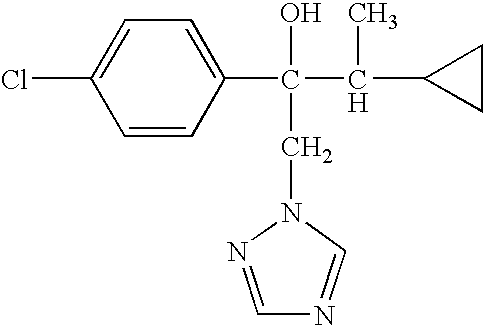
C1=C(C(C(C2CC2)C)(O)CN2C=NC=N2)C=CC(Cl)=C1
